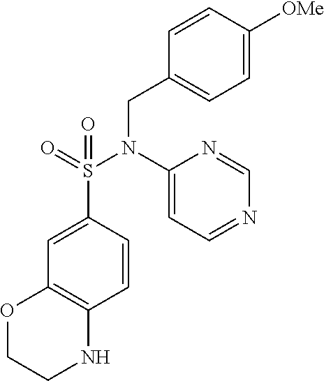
C1=CC(S(N(C2=CC=NC=N2)CC2=CC=C([OMe])C=C2)(=O)=O)=CC2=C1NCCO2
